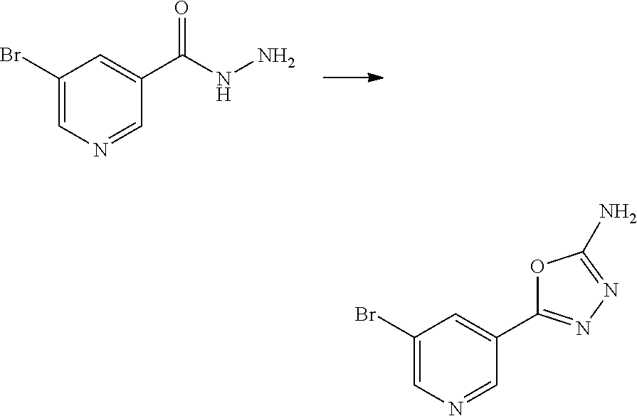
C1(Br)=CN=CC(C2=NN=C(N)O2)=C1.C1(Br)=CN=CC(C(NN)=O)=C1
